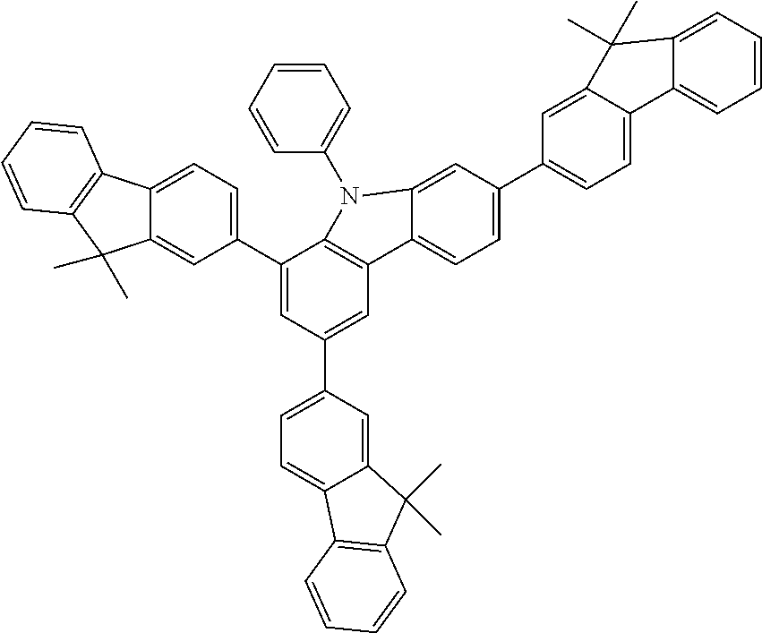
C12=CC=C(C3=CC(C4=CC=C5C(=C4)C(C)(C)C4=C5C=CC=C4)=CC4=C3N(C3=CC=CC=C3)C3=CC(C5=CC=C6C(=C5)C(C)(C)C5=CC=CC=C65)=CC=C43)C=C1C(C)(C)C1=C2C=CC=C1
